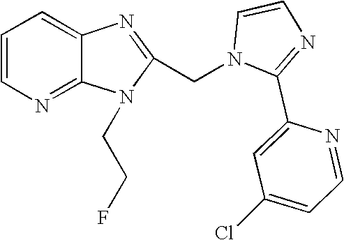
C1=CN=C2C(=C1)N=C(CN1C=CN=C1C1=CC(Cl)=CC=N1)N2CCF
